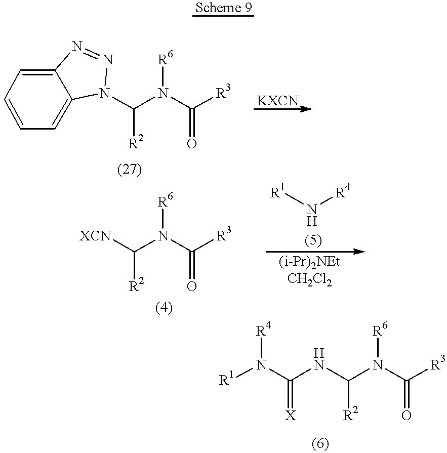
N(C([R3])=O)(C(NC(N([R1])[R4])=[X])[R2])[R6].C1=CC=C2C(=C1)N(C(N(C([R3])=O)[R6])[R2])N=N2.N(C([R2])[XCN])(C([R3])=O)[R6].[R1]N[R4]
